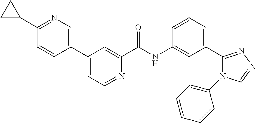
C1(C2=CC=NC(C(NC3=CC(C4=NN=CN4C4=CC=CC=C4)=CC=C3)=O)=C2)=CN=C(C2CC2)C=C1
